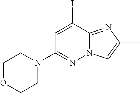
C1OCCN(C2=NN3C(=NC(C)=C3)C(I)=C2)C1
